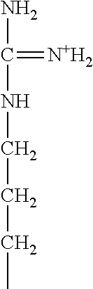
NC(NCCCC)=[N+H2]
